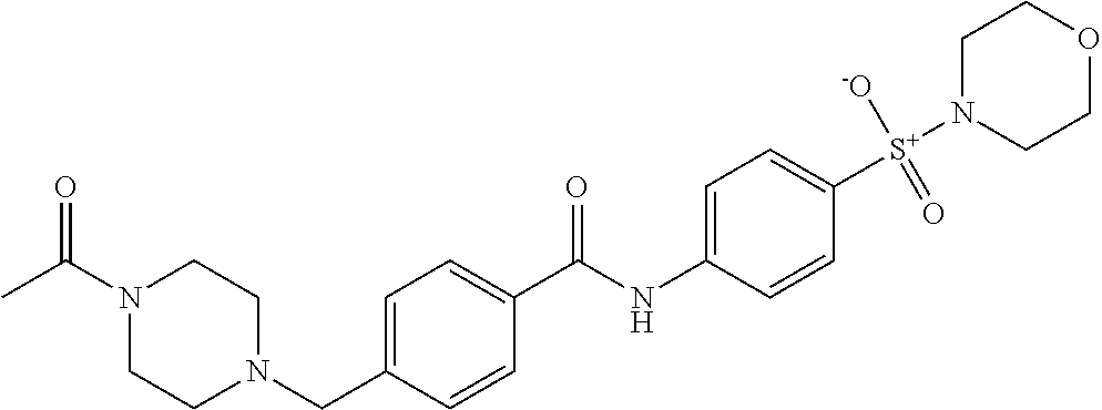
N1(C(C)=O)CCN(CC2=CC=C(C(NC3=CC=C([S+](N4CCOCC4)([-O])=O)C=C3)=O)C=C2)CC1
